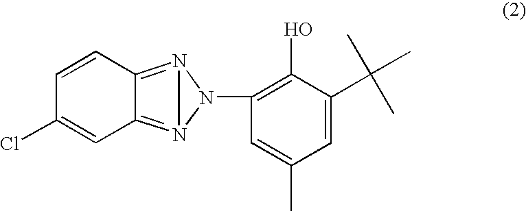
C1=CC2=N3N(=C2C=C1Cl)N3C1=C(O)C(C(C)(C)C)=CC(C)=C1
